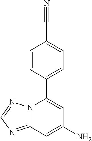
N12C(=NC=N1)C=C(N)C=C2C1=CC=C(C#N)C=C1
